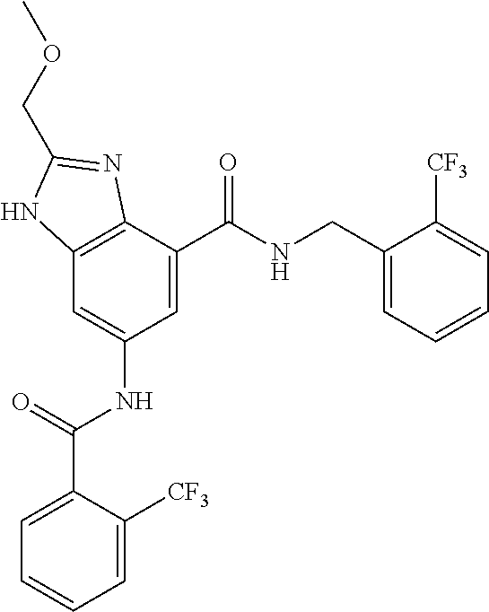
C12=C(C(C(=O)NCC3=CC=CC=C3[CF3])=CC(NC(=O)C3=CC=CC=C3[CF3])=C1)N=C(COC)N2
